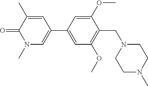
O=C1C(C)=CC(C2=CC(OC)=C(CN3CCN(C)CC3)C(OC)=C2)=CN1C
